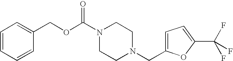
C(N1CCN(CC2=CC=C(C(F)(F)F)O2)CC1)(OCC1=CC=CC=C1)=O
